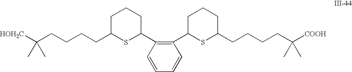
C(CCCC1SC(C2=C(C3SC(CCCCC([COOH])(C)C)CCC3)C=CC=C2)CCC1)C([HOH2C])(C)C
